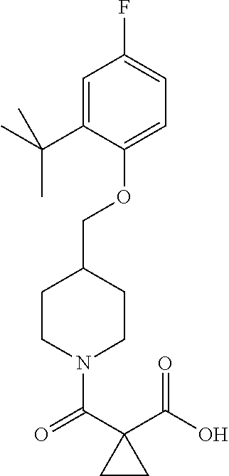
N1(C(C2(C(O)=O)CC2)=O)CCC(COC2=CC=C(F)C=C2C(C)(C)C)CC1
